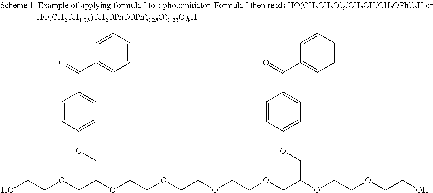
C1=CC=CC=C1C(=O)C1=CC=C(OCC(COCCO)OCCOCCOCCOCC(OCCOCCO)COC2=CC=C(C(=O)C3=CC=CC=C3)C=C2)C=C1
